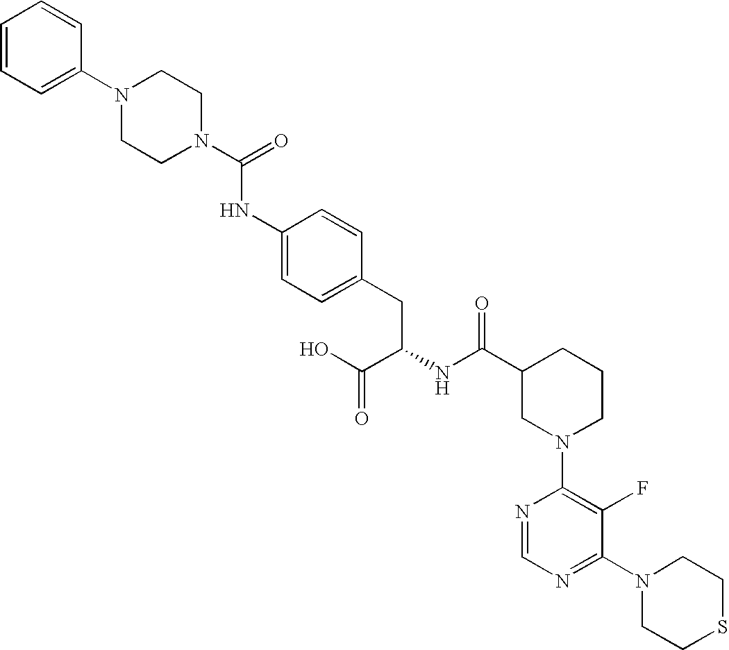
N1(C2=CC=CC=C2)CCN(C(=O)NC2=CC=C(CC(NC(C3CN(C4=C(F)C(N5CCSCC5)=NC=N4)CCC3)=O)C(O)=O)C=C2)CC1
